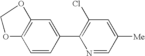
C12=C(C=CC(C3=C(Cl)C=C([Me])C=N3)=C1)OCO2
